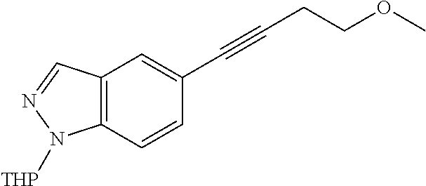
C12=C(C=CC(C#CCCOC)=C1)N([THP])N=C2
